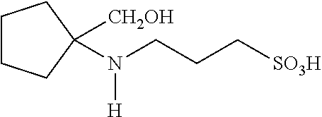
C1CCC(N(CCC[SO3H])[H])([CH2OH])C1
